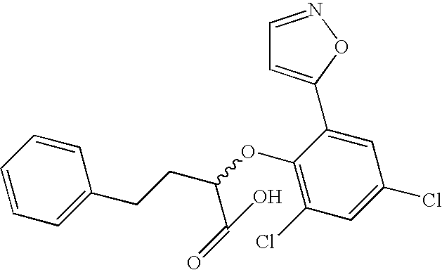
C1=CC=C(CCC(OC2=C(Cl)C=C(Cl)C=C2C2=CC=NO2)C(=O)O)C=C1
